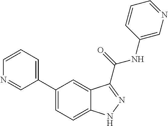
C1=CN=CC(C2=CC=C3C(=C2)C(C(NC2=CN=CC=C2)=O)=NN3)=C1
